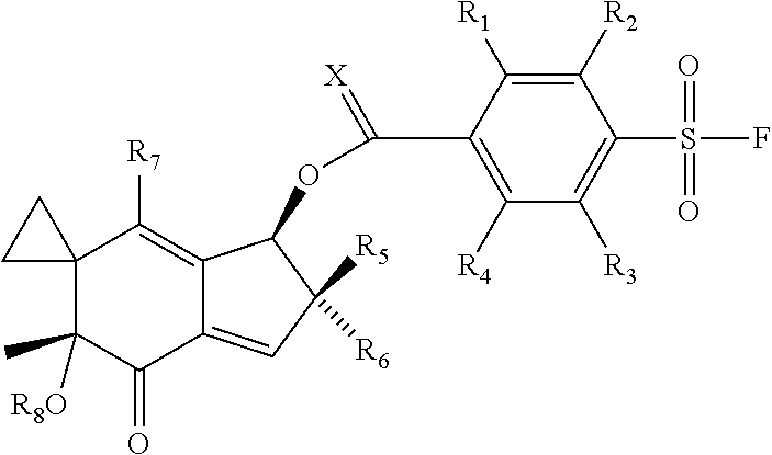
C12(C([R8O])(C)C(=O)C3=CC([R6])([R5])C(OC(C4=C([R4])C([R3])=C(S(=O)(=O)F)C([R2])=C4[R1])=[X])C3=C1[R7])CC2
